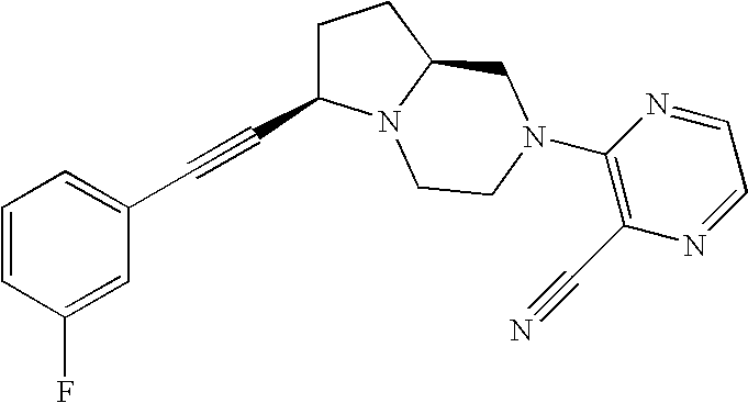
C1=CC(F)=CC(C#CC2CCC3N2CCN(C2=C(C#N)N=CC=N2)C3)=C1
